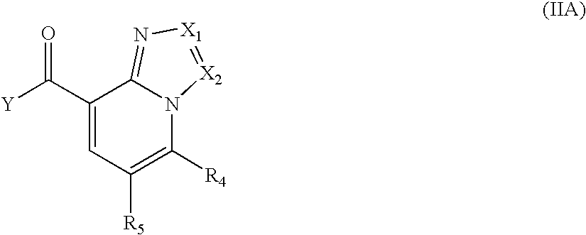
[Y]C(C1=CC([R5])=C([R4])N2C1=N[X1]=[X2]2)=O
